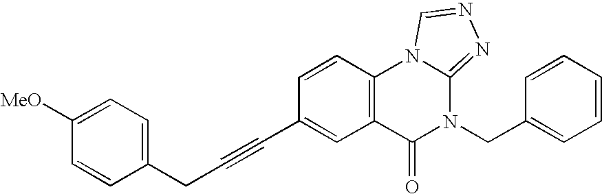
C1(CC#CC2=CC3=C(C=C2)N2C(=NN=C2)N(CC2=CC=CC=C2)C3=O)=CC=C([MeO])C=C1
